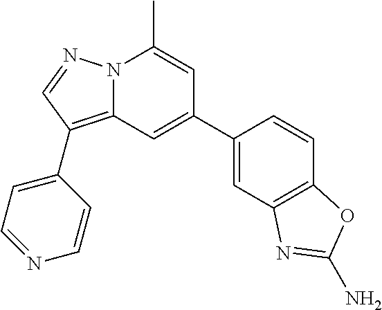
C12=C(C3=CC=NC=C3)C=NN1C(C)=CC(C1=CC3=C(C=C1)OC(N)=N3)=C2
